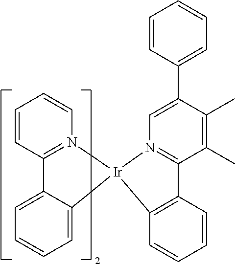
C1=CC2=N(C=C1)[Ir]1(C3=CC=CC=C23)N2=C(C(C)=C(C)C(C3=CC=CC=C3)=C2)C2=C1C=CC=C2
